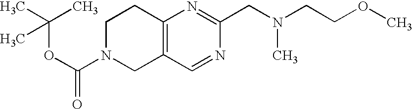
O(C(C)(C)C)C(N1CCC2=C(C1)C=NC(CN(C)CCOC)=N2)=O
